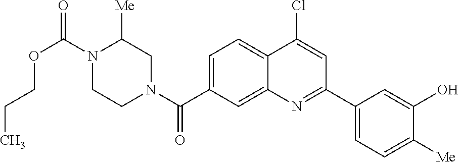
N1(C(OCCC)=O)CCN(C(=O)C2=CC=C3C(=C2)N=C(C2=CC=C([Me])C(O)=C2)C=C3Cl)CC1[Me]
